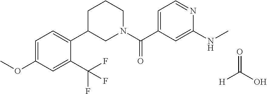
C1=C(OC)C=C(C(F)(F)F)C(C2CN(C(C3=CC=NC(NC)=C3)=O)CCC2)=C1.O=C(O)[H]
